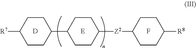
[E].F.[D].C1(C2CCC([R7])CC2)CCC([Z2]C2CCC([R8])CC2)CC1
